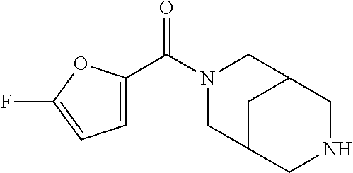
N1(C(C2=CC=C(F)O2)=O)CC2CNCC(C1)C2
